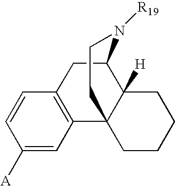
C1=C([A])C=CC2=C1C13C([H])(C(C2)N([R19])CC1)CCCC3
